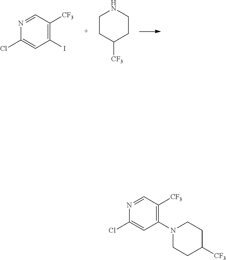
C1CC([CF3])CCN1.C1(I)=C([CF3])C=NC(Cl)=C1.C1(N2CCC([CF3])CC2)=C([CF3])C=NC(Cl)=C1
